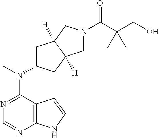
N1=C(N(C2CC3([H])C([H])(C2)CN(C(C(CO)(C)C)=O)C3)C)C2=C(N=C1)NC=C2
